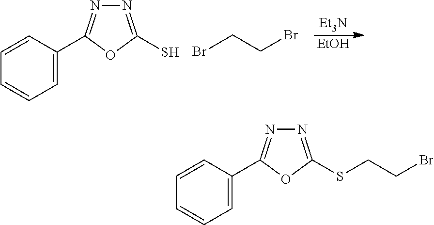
C1=C(C2=NN=C(S)O2)C=CC=C1.C(Br)CBr.[Et3N].[EtOH].C1=C(C2=NN=C(SCCBr)O2)C=CC=C1
